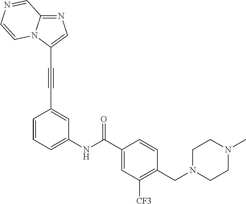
C1=CC(C#CC2=CN=C3N2C=CN=C3)=CC(NC(C2=CC([CF3])=C(CN3CCN(C)CC3)C=C2)=O)=C1
